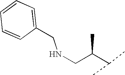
C(C(CNCC1=CC=CC=C1)C)(C)C
